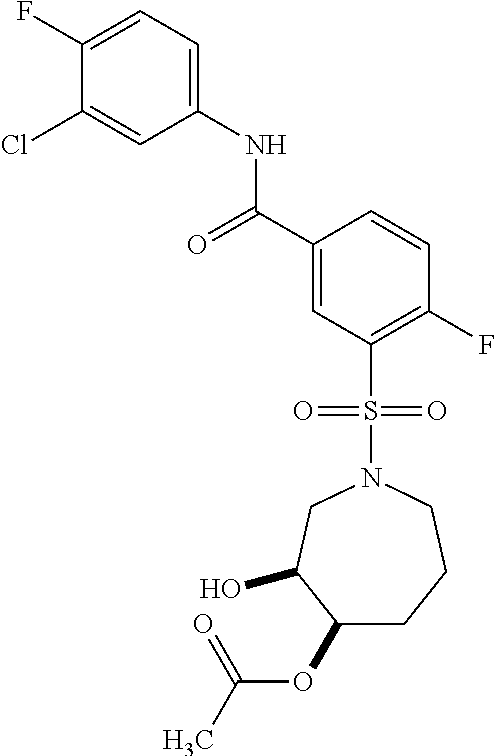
C1(Cl)=CC(NC(C2=CC(S(N3CC(O)C(OC(=O)C)CCC3)(=O)=O)=C(F)C=C2)=O)=CC=C1F
